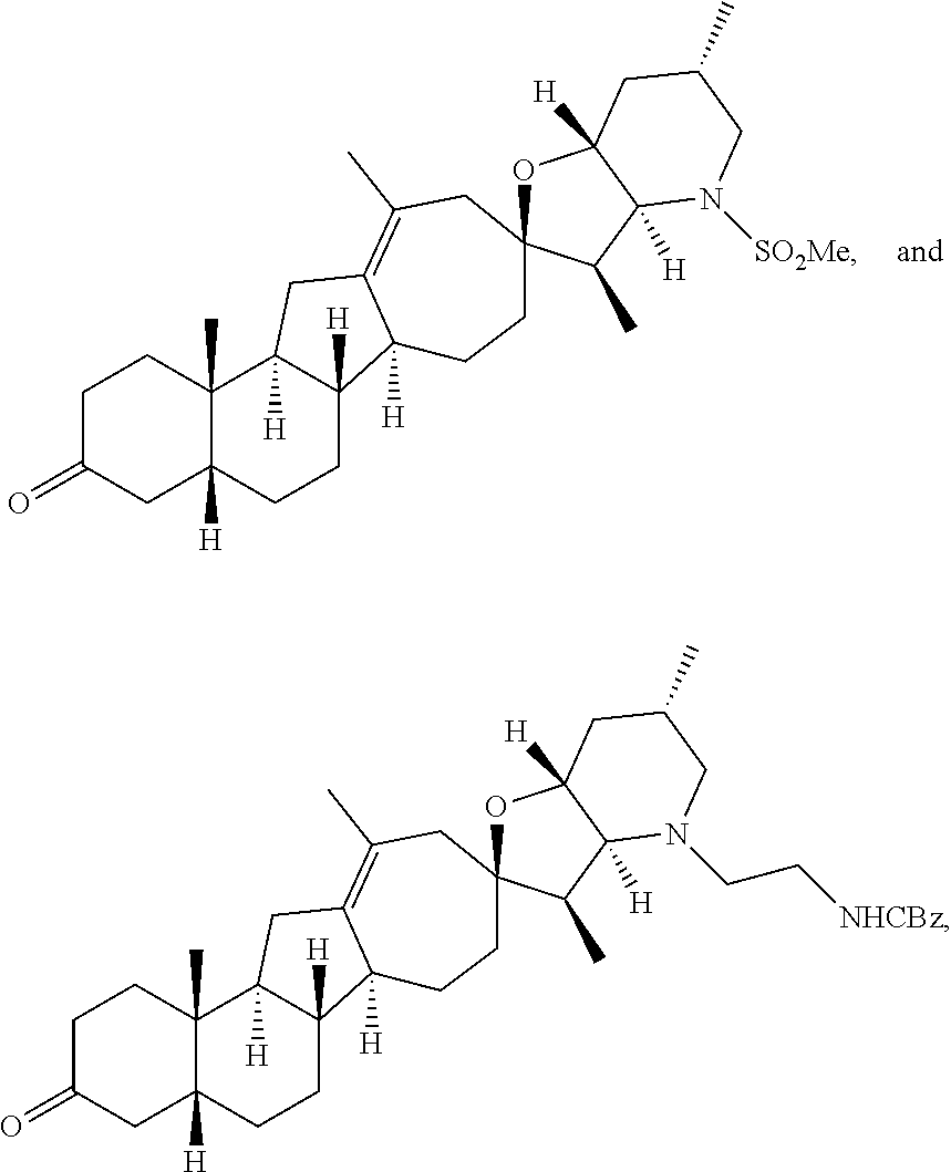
C1C(=O)CC2([H])C(C)(C1)C1([H])C([H])(CC2)C2([H])C(=C(C)CC3(CC2)OC2([H])C([H])(C3C)N(CC[NHCBz])CC(C)C2)C1.C1C(=O)CC2([H])C(C)(C1)C1([H])C([H])(CC2)C2([H])C(=C(C)CC3(CC2)OC2([H])C([H])(C3C)N([SO2Me])CC(C)C2)C1
